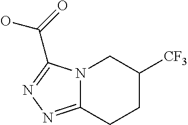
N12C(=NN=C1C(=O)O)CCC([CF3])C2
